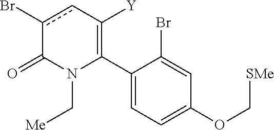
C1(C2=C([Y])cc(Br)C(=O)N2C[Me])=CC=C(OC[SMe])C=C1Br
